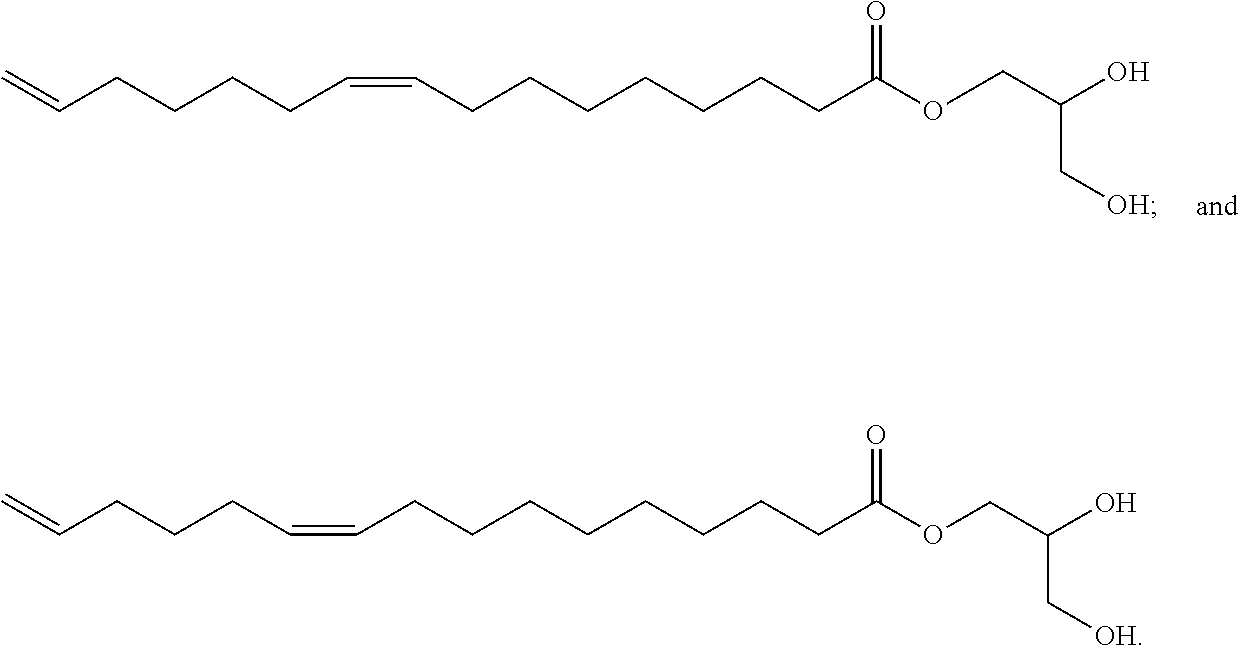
C(CCCCCCCCC(OCC(O)C[OH])=O)=CCCCC=C.C(CCCCCCCC(OCC(O)C[OH])=O)=CCCCCC=C
